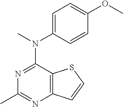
CN(C1=CC=C(OC)C=C1)C1=NC(C)=NC2=C1SC=C2
